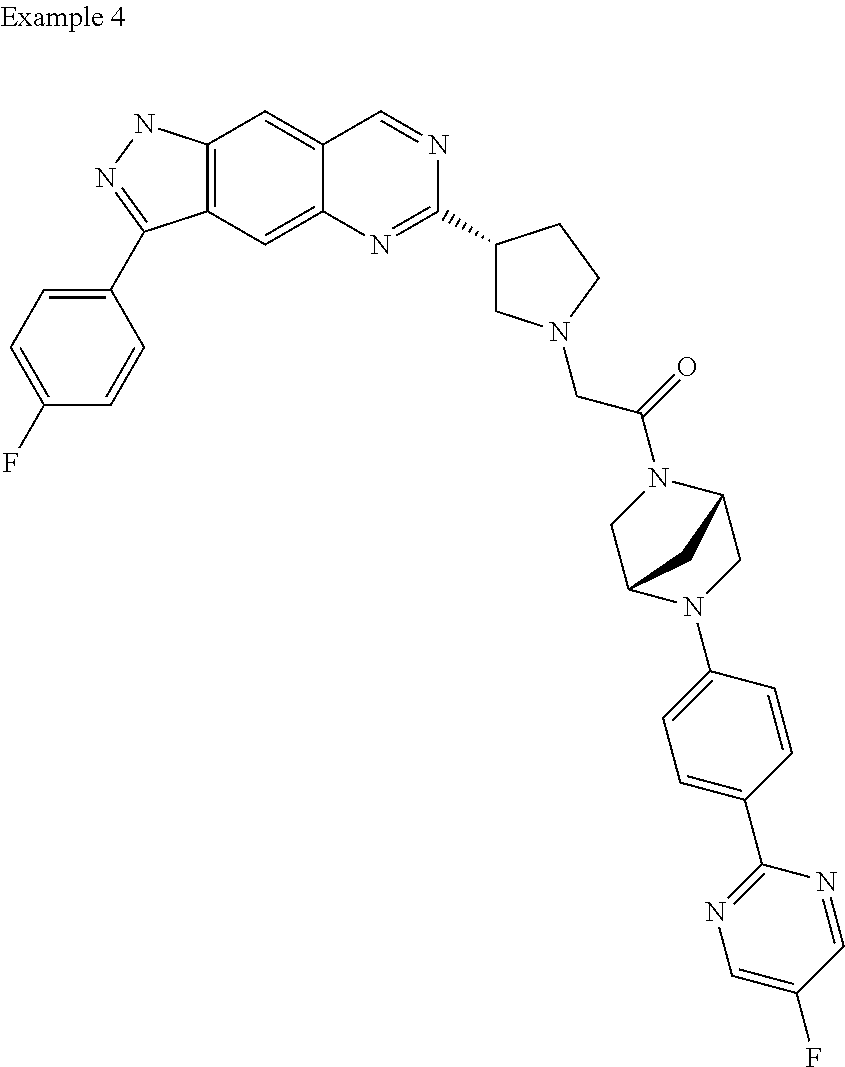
C12=C(NN=C1C1=CC=C(F)C=C1)C=C1C(=C2)N=C(C2CN(CC(N3CC4N(C5=CC=C(C6=NC=C(F)C=N6)C=C5)CC3C4)=O)CC2)N=C1
